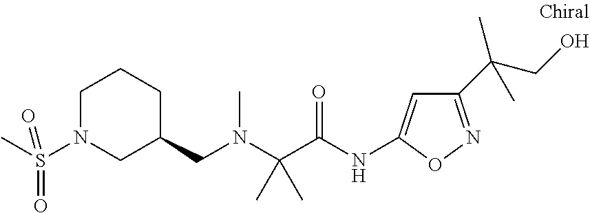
C(N(CC1CCCN(S(C)(=O)=O)C1)C)(C)(C)C(=O)NC1=CC(C(CO)(C)C)=NO1
